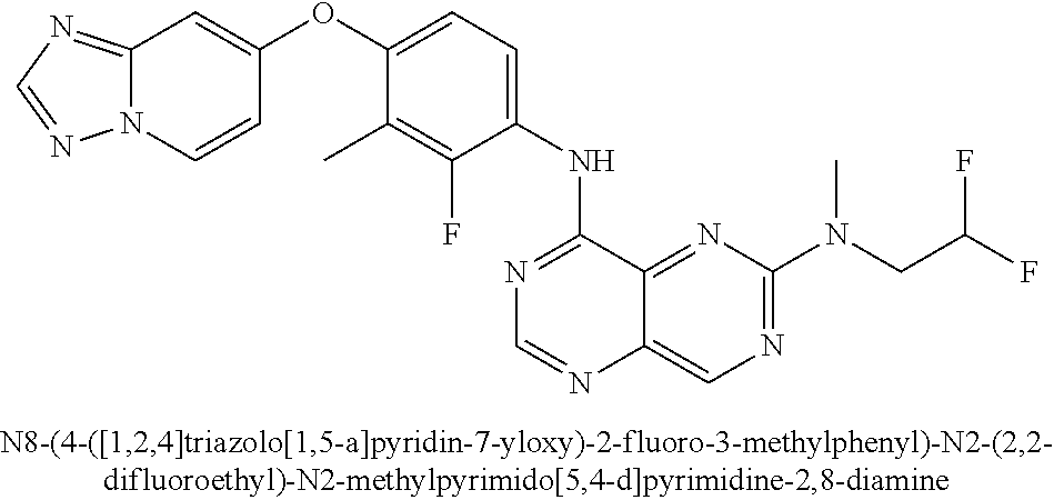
C1(OC2=CC=C(NC3=NC=NC4=CN=C(N(CC(F)F)C)N=C34)C(F)=C2C)=CC2=NC=NN2C=C1
